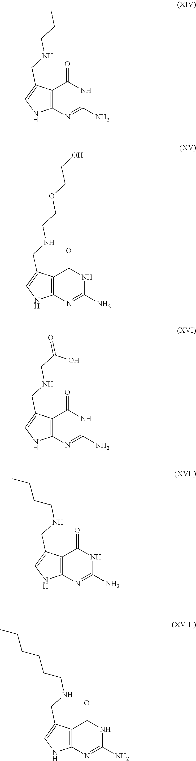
C12=C(N=C(N)NC1=O)NC=C2CNCCOCCO.C12=C(N=C(N)NC1=O)NC=C2CNCCC.C12=C(N=C(N)NC1=O)NC=C2CNCC(O)=O.C12=C(N=C(N)NC1=O)NC=C2CNCCCC.C12=C(N=C(N)NC1=O)NC=C2CNCCCCCC
